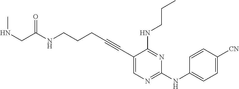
C1(C#CCCCNC(=O)CNC)=CN=C(NC2=CC=C([CN])C=C2)N=C1NCCC
